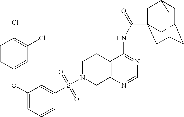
C1N(S(=O)(=O)C2=CC(OC3=CC(Cl)=C(Cl)C=C3)=CC=C2)CC2=C(C1)C(NC(=O)C13CC4CC(CC(C1)C4)C3)=NC=N2
